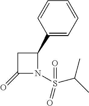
C1=CC(C2CC(=O)N2S(C(C)C)(=O)=O)=CC=C1
